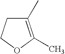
C1(C)=C(C)OCC1
